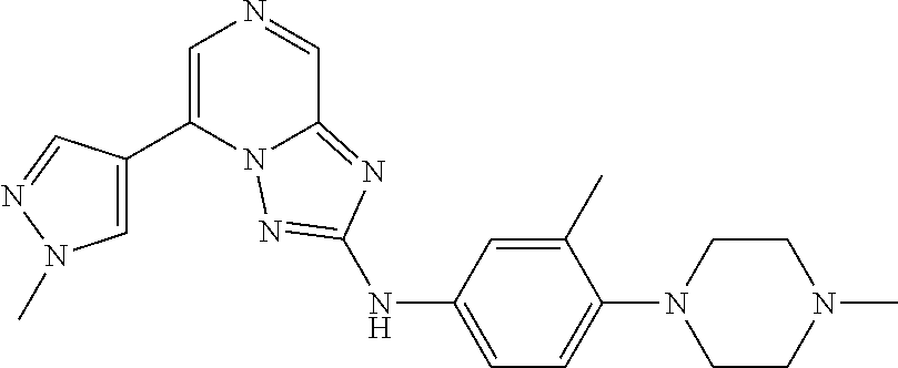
C1=C(C2=CN(C)N=C2)N2C(=NC(NC3=CC=C(N4CCN(C)CC4)C(C)=C3)=N2)C=N1
